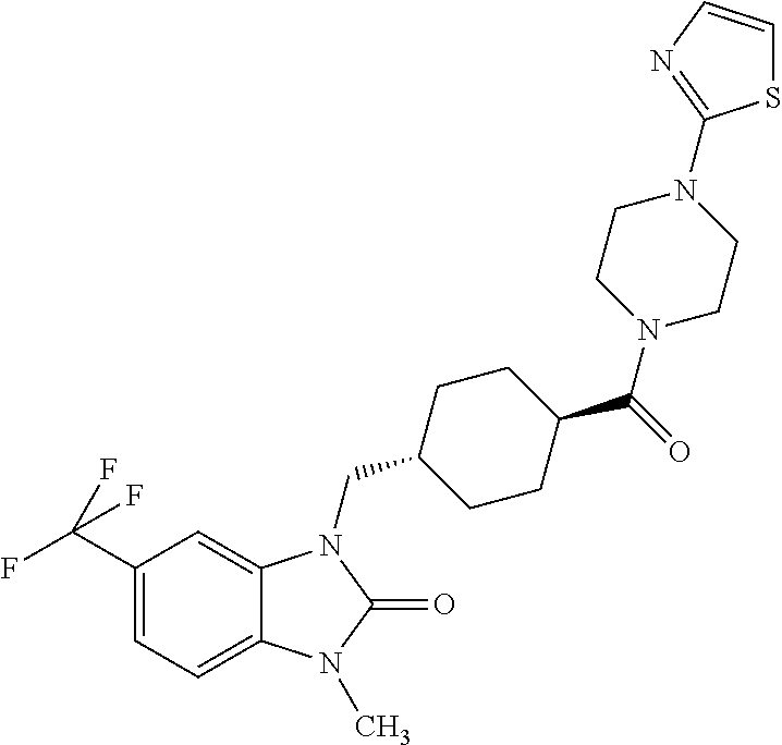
C1(C(F)(F)F)=CC=C2C(=C1)N(CC1CCC(C(=O)N3CCN(C4=NC=CS4)CC3)CC1)C(=O)N2C
